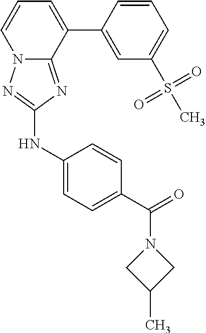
N12C(=NC(NC3=CC=C(C(=O)N4CC(C)C4)C=C3)=N1)C(C1=CC(S(C)(=O)=O)=CC=C1)=CC=C2
